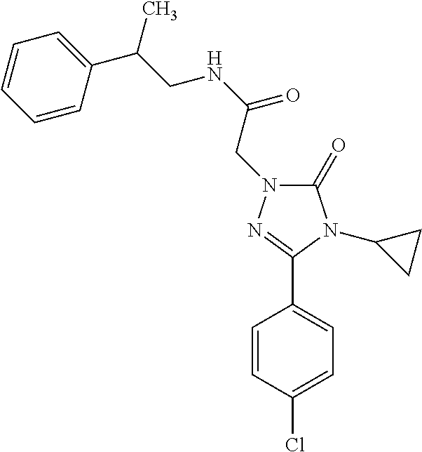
C(NC(=O)CN1C(=O)N(C2CC2)C(C2=CC=C(Cl)C=C2)=N1)C(C)C1=CC=CC=C1
